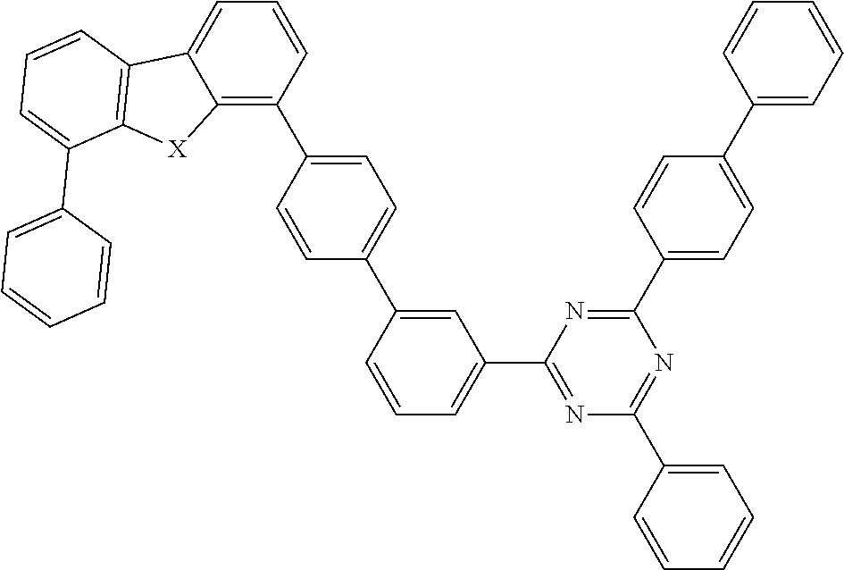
C12=C(C3=CC=C(C4=CC(C5=NC(C6=CC=CC=C6)=NC(C6=CC=C(C7=CC=CC=C7)C=C6)=N5)=CC=C4)C=C3)C=CC=C1C1=C([X]2)C(C2=CC=CC=C2)=CC=C1
